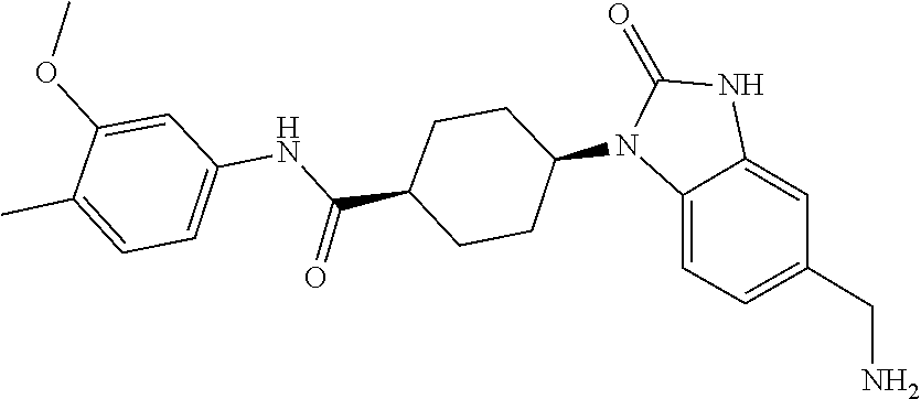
O=C1NC2=CC(CN)=CC=C2N1C1CCC(C(NC2=CC=C(C)C(OC)=C2)=O)CC1
